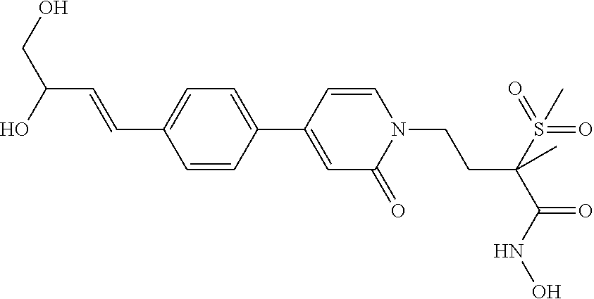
C1=CC(C2=CC(=O)N(CCC(C(=O)NO)(S(=O)(=O)C)C)C=C2)=CC=C1C=CC(O)CO
